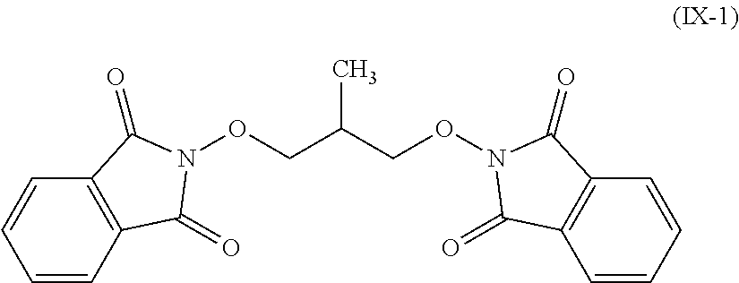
C1=CC2=C(C=C1)C(=O)N(OCC(CON1C(=O)C3=C(C=CC=C3)C1=O)C)C2=O
